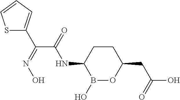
B1(O)OC(CC(O)=O)CCC1NC(C(C1=CC=CS1)=NO)=O
